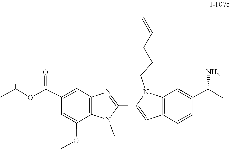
C12=C(C=C(C(C)N)C=C1)N(CCCC=C)C(C1=NC3=C(N1C)C(OC)=CC(C(OC(C)C)=O)=C3)=C2
